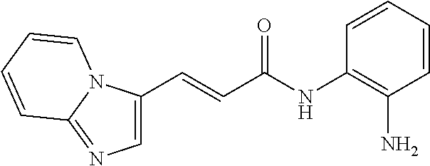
C1=C(C=CC(NC2=C(N)C=CC=C2)=O)N2C(=N1)C=CC=C2
